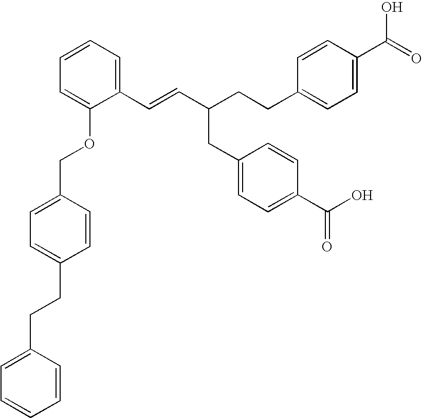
C(=CC(CCC1=CC=C(C(=O)O)C=C1)CC1=CC=C(C(O)=O)C=C1)C1=CC=CC=C1OCC1=CC=C(CCC2=CC=CC=C2)C=C1
